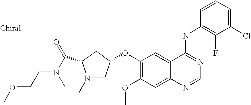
C1(Cl)=CC=CC(NC2=NC=NC3=CC(OC)=C(OC4CN(C)C(C(N(CCOC)C)=O)C4)C=C23)=C1F
